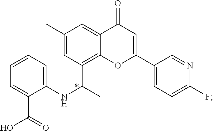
C1=CC=C(NC(C)C2=C3C(=CC(C)=C2)C(=O)C=C(C2=CC=C(F)N=C2)O3)C(C(=O)O)=C1
